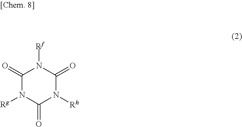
C1(=O)N([Rg])C(=O)N([Rh])C(=O)N1[Rf]
